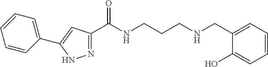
N1=C(C(NCCCNCC2=CC=CC=C2O)=O)C=C(C2=CC=CC=C2)N1
